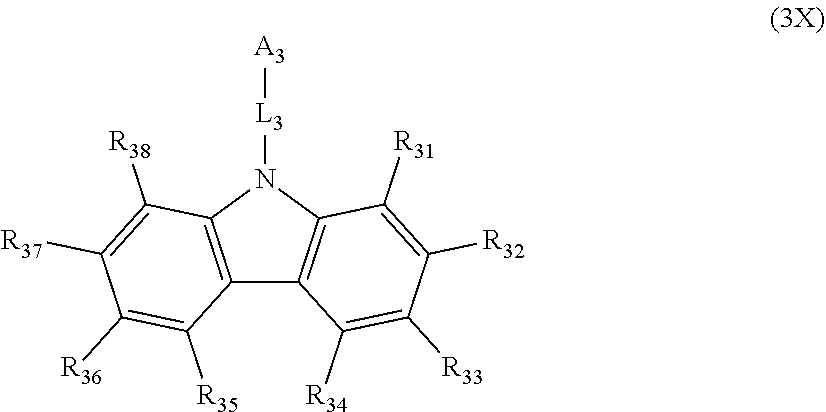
C12=C(N([L3][A3])C3=C1C([R34])=C([R33])C([R32])=C3[R31])C([R38])=C([R37])C([R36])=C2[R35]
